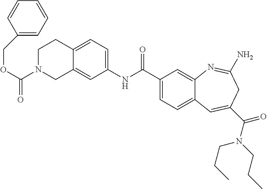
C1=C2C(=CC(NC(C3=CC=C4C(=C3)N=C(N)CC(C(N(CCC)CCC)=O)=C4)=O)=C1)CN(C(OCC1=CC=CC=C1)=O)CC2
